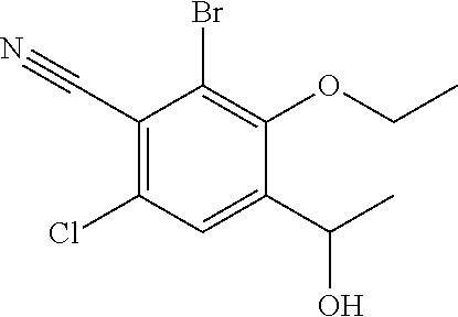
C1(C#N)=C(Cl)C=C(C(O)C)C(OCC)=C1Br
